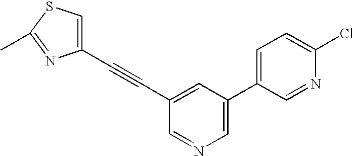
C1(C#CC2=CC(C3=CC=C(Cl)N=C3)=CN=C2)=CSC(C)=N1
